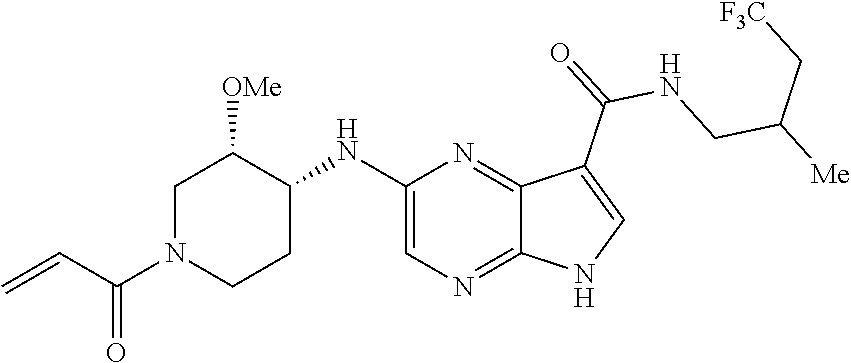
C1(NC2C([OMe])CN(C(C=C)=O)CC2)=CN=C2C(=N1)C(C(NCC([Me])C[F3C])=O)=CN2
